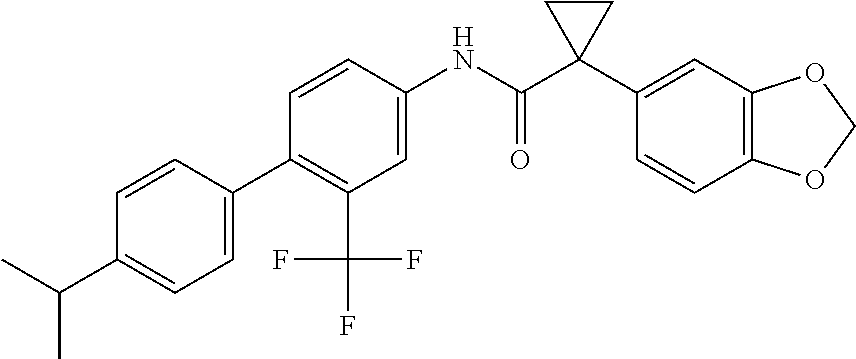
C1=C(C2=C(C(F)(F)F)C=C(NC(C3(C4=CC5=C(C=C4)OCO5)CC3)=O)C=C2)C=CC(C(C)C)=C1
